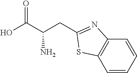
C1(CC(C(O)=O)N)=NC2=C(S1)C=CC=C2
